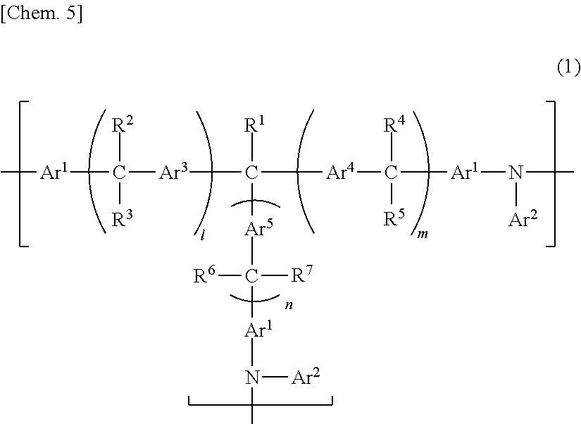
C[Ar1]C([Ar3]C([R1])([Ar5]C([Ar1]N(C)[Ar2])([R7])[R6])[Ar4]C([Ar1]N(C)[Ar2])([R4])[R5])([R2])[R3]
